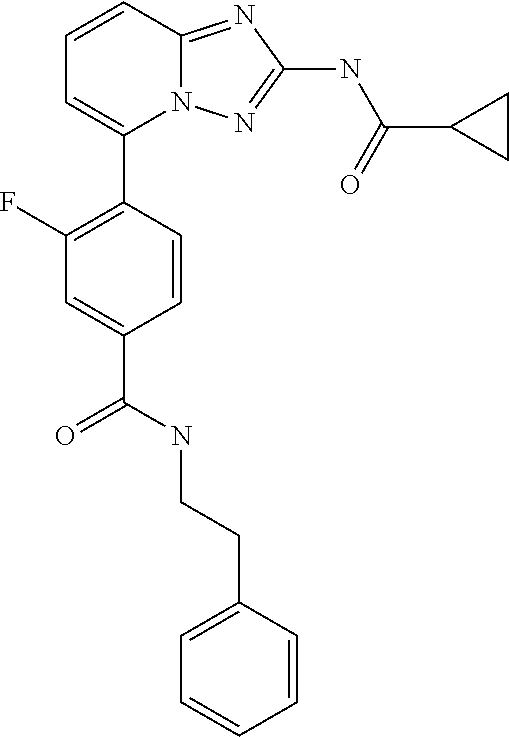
C1=CC2=NC(NC(C3CC3)=O)=NN2C(C2=C(F)C=C(C(=O)NCCC3=CC=CC=C3)C=C2)=C1
